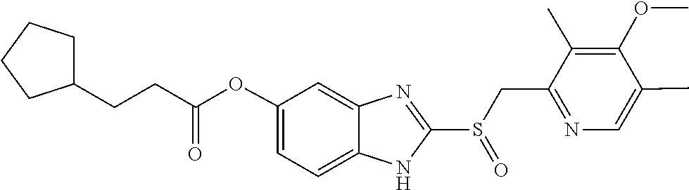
O=S(CC1=NC=C(C)C(OC)=C1C)C1=NC2=CC(OC(CCC3CCCC3)=O)=CC=C2N1
